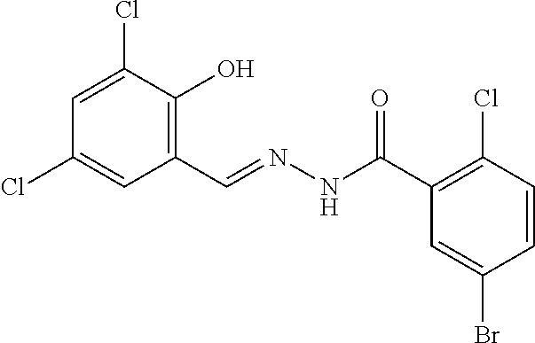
C1=C(Cl)C(O)=C(C=NNC(C2=C(Cl)C=CC(Br)=C2)=O)C=C1Cl
